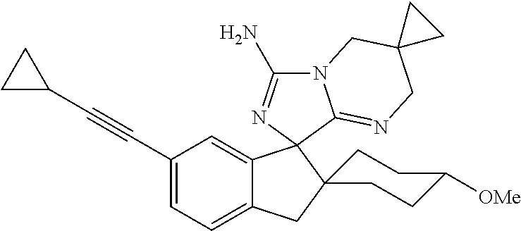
C1(C#CC2CC2)=CC=C2C(=C1)C1(N=C(N)N3C1=NCC1(C3)CC1)C1(C2)CCC([OMe])CC1
